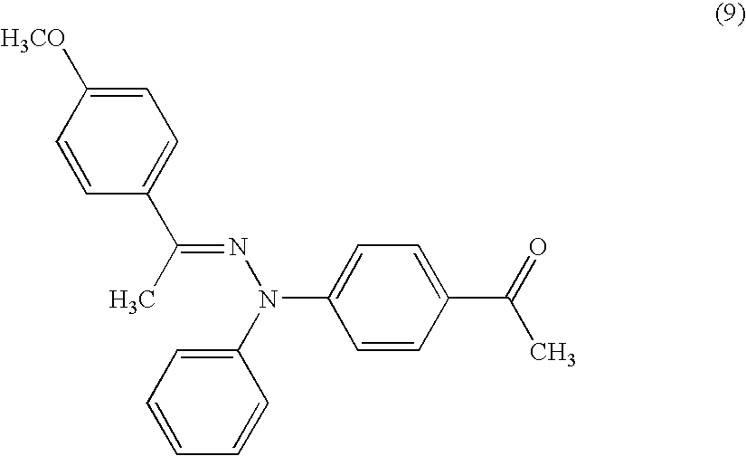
C1=CC([H3CO])=CC=C1C(C)=NN(C1=CC=CC=C1)C1=CC=C(C(=O)C)C=C1
